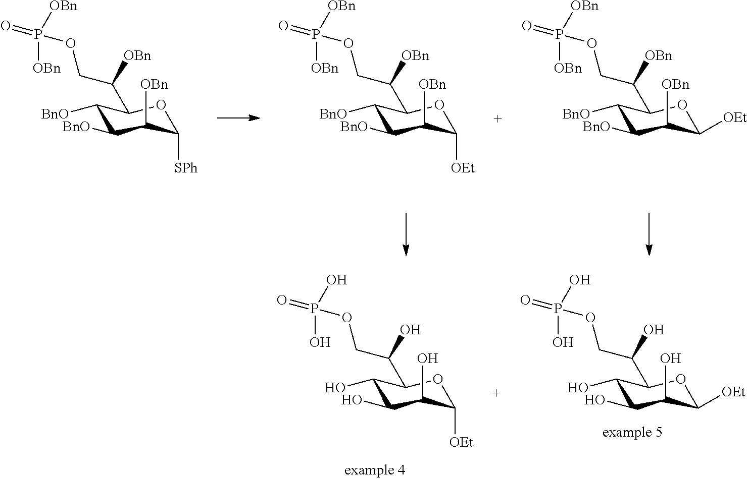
C1([BnO])C([BnO])C([OBn])C([SPh])OC1C(COP(=O)([OBn])[OBn])[OBn].C1([BnO])C([BnO])C([OBn])C([OEt])OC1C(COP(=O)([OBn])[OBn])[OBn].C1([BnO])C([BnO])C([OBn])C([OEt])OC1C(COP(=O)([OBn])[OBn])[OBn].C1(O)C(O)C(O)C([OEt])OC1C(COP(=O)(O)O)O.C1(O)C(O)C(O)C([OEt])OC1C(COP(=O)(O)O)O
